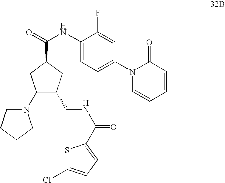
C1(N2CCCC2)C(CNC(C2=CC=C(Cl)S2)=O)CC(C(=O)NC2=CC=C(N3C=CC=CC3=O)C=C2F)C1
